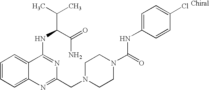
C1=CC=C2C(=C1)C(NC(C(=O)N)C(C)C)=NC(CN1CCN(C(=O)NC3=CC=C(Cl)C=C3)CC1)=N2
